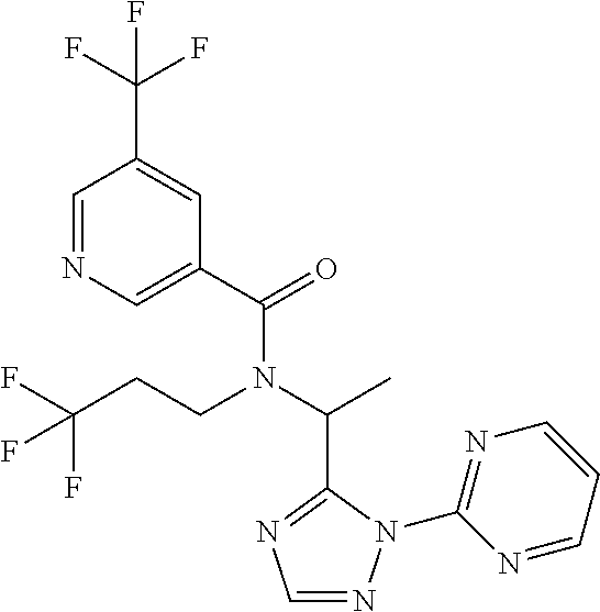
C1(C(=O)N(C(C)C2=NC=NN2C2=NC=CC=N2)CCC(F)(F)F)=CN=CC(C(F)(F)F)=C1
